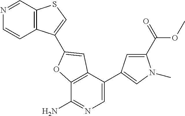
N1=CC2=C(C=C1)C(C1=CC3=C(C(N)=NC=C3C3=CN(C)C(C(=O)OC)=C3)O1)=CS2
